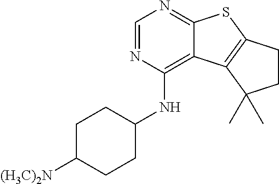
C1=NC(NC2CCC([(H3C)2N])CC2)=C2C(=N1)SC1=C2C(C)(C)CC1
